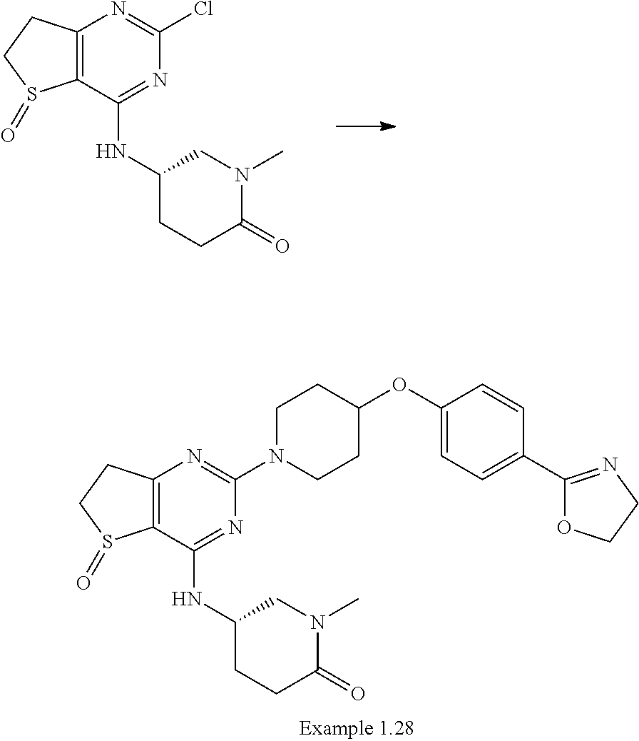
ClC1=NC2=C(C(NC3CCC(=O)N(C)C3)=N1)S(=O)CC2.C1N(C2=NC3=C(C(NC4CCC(=O)N(C)C4)=N2)S(=O)CC3)CCC(OC2=CC=C(C3=NCCO3)C=C2)C1
